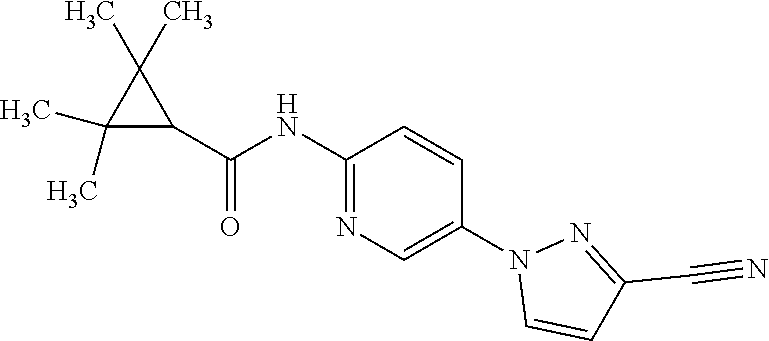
C1(NC(C2C(C)(C)C2(C)C)=O)=NC=C(N2C=CC(C#N)=N2)C=C1
